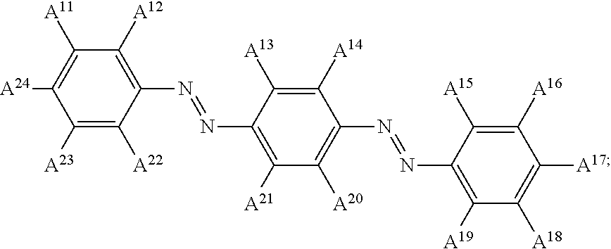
C1([A23])=C([A22])C(N=NC2=C([A21])C([A20])=C(N=NC3=C([A19])C([A18])=C([A17])C([A16])=C3[A15])C([A14])=C2[A13])=C([A12])C([A11])=C1[A24]
